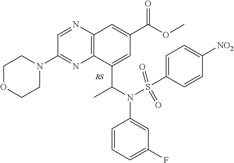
C12=C(N=CC(N3CCOCC3)=N1)C=C(C(OC)=O)C=C2C(N(C1=CC(F)=CC=C1)S(C1=CC=C([NO2])C=C1)(=O)=O)C
